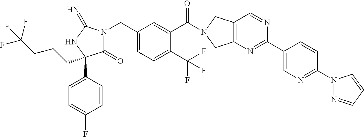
C1(=O)N(CC2=CC=C(C(F)(F)F)C(C(=O)N3CC4=C(C3)N=C(C3=CN=C(N5N=CC=C5)C=C3)N=C4)=C2)C(=N)NC1(C1=CC=C(F)C=C1)CCCC(F)(F)F
